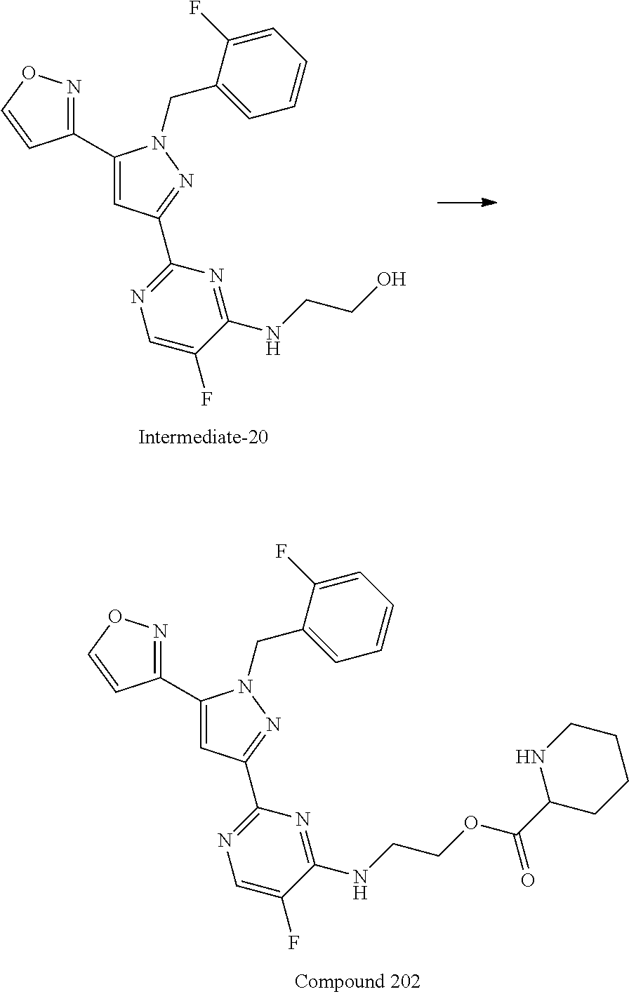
C1(C2=CC(C3=NC=C(F)C(NCCOC(C4CCCCN4)=O)=N3)=NN2CC2=CC=CC=C2F)=NOC=C1.C1(C2=CC(C3=NC=C(F)C(NCCO)=N3)=NN2CC2=CC=CC=C2F)=NOC=C1
